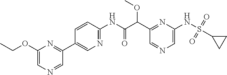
C1(C(C(NC2=NC=C(C3=NC(OCC)=CN=C3)C=C2)=O)OC)=NC(NS(=O)(=O)C2CC2)=CN=C1
